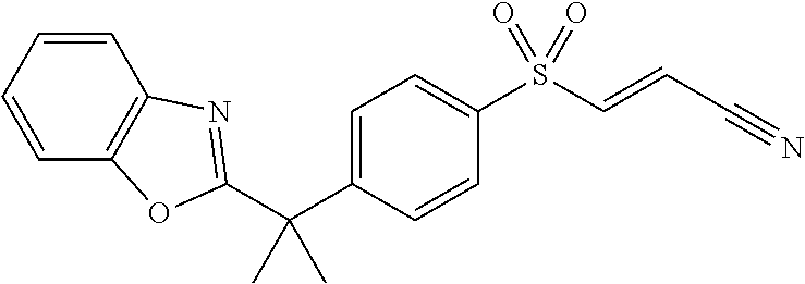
C1=C(C(C)(C)C2=NC3=C(C=CC=C3)O2)C=CC(S(C=CC#N)(=O)=O)=C1
